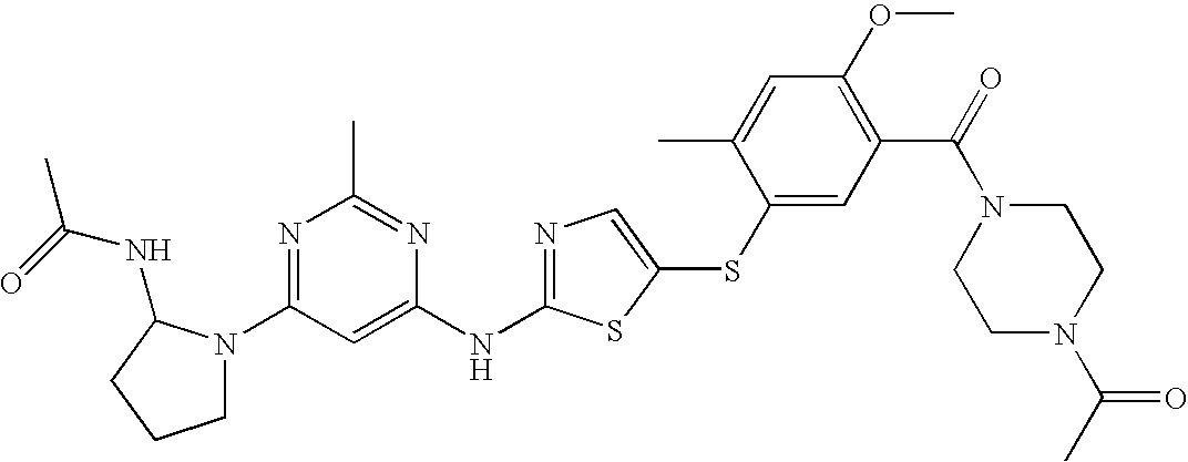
N1=C(N2CCCC2NC(C)=O)C=C(NC2=NC=C(SC3=CC(C(=O)N4CCN(C(C)=O)CC4)=C(OC)C=C3C)S2)N=C1C
